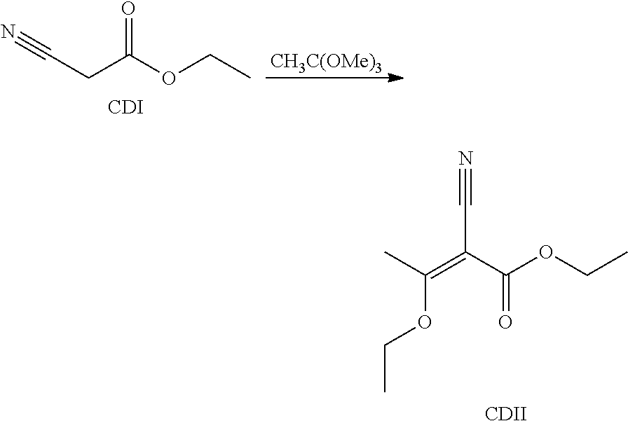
O=C(OCC)CC#N.[CDI].[CH3C(OMe)3].N#CC(=C(C)OCC)C(OCC)=O.[CDII]
